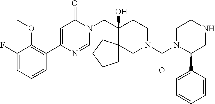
C1(C2=C(OC)C(F)=CC=C2)=CC(=O)N(CC2(O)CCN(C(=O)N3C(C4=CC=CC=C4)CNCC3)CC23CCCC3)C=N1
